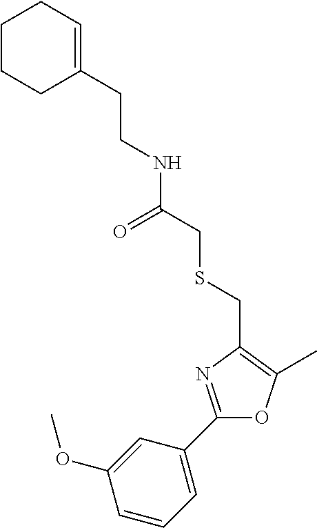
C(CNC(CSCC1=C(C)OC(C2=CC=CC(OC)=C2)=N1)=O)C1=CCCCC1
